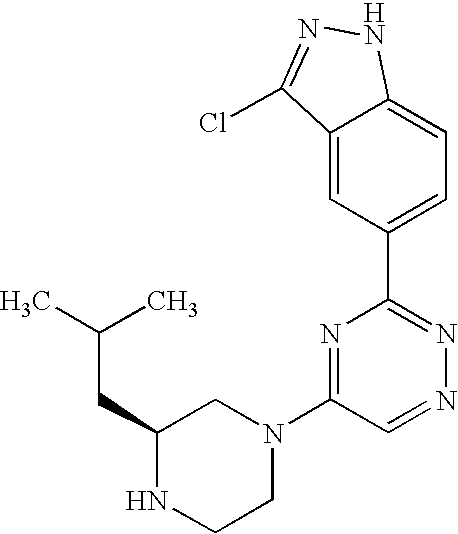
C1=C2C(=CC(C3=NN=CC(N4CC(CC(C)C)NCC4)=N3)=C1)C(Cl)=NN2
